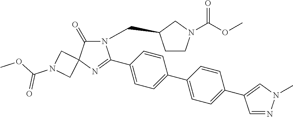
N1(CC2CCN(C(OC)=O)C2)C(=O)C2(N=C1C1=CC=C(C3=CC=C(C4=CN(C)N=C4)C=C3)C=C1)CN(C(OC)=O)C2
